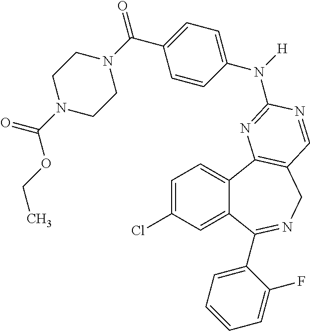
C1=C(Cl)C=C2C(=C1)C1=C(CN=C2C2=CC=CC=C2F)C=NC(N(C2=CC=C(C(N3CCN(C(=O)OCC)CC3)=O)C=C2)[H])=N1
